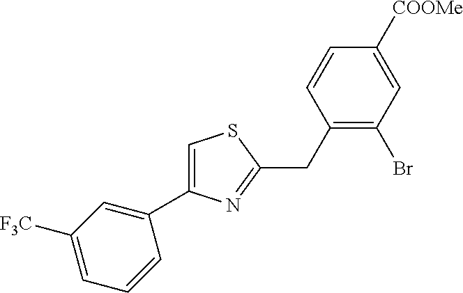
C1=C(C2=CC([F3C])=CC=C2)N=C(CC2=C(Br)C=C([COOMe])C=C2)S1
